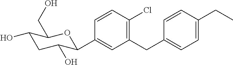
C1(CC2=CC=C(CC)C=C2)=C(Cl)C=CC(C2C(O)CC(O)C(CO)O2)=C1
